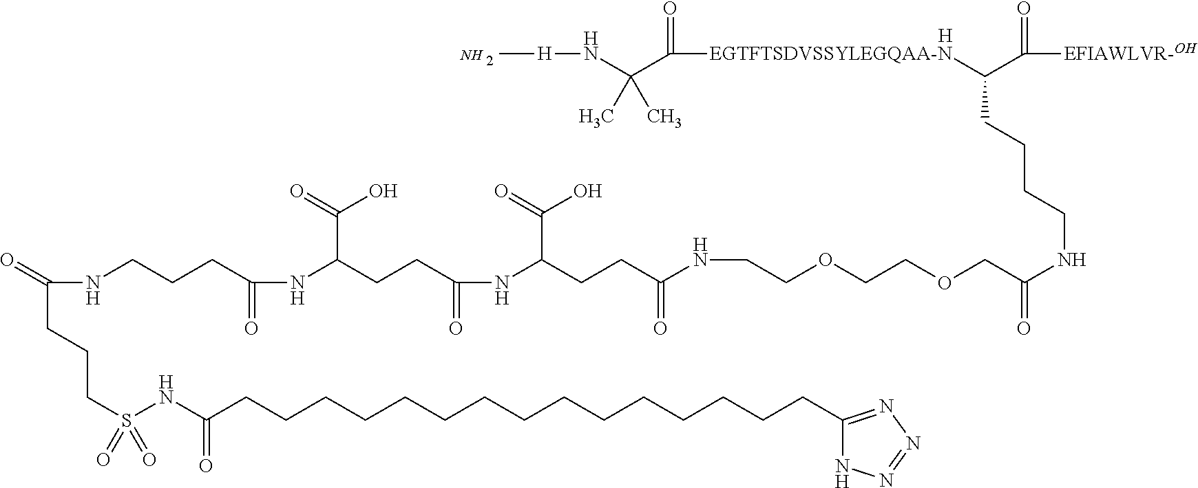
[H].C[H]NC(C(=O)[EGTFTSDVSSYLEGQAA-N]C(C(=O)[EFIAWLVR-OH])CCCCNC(COCCOCCNC(CCC(NC(=O)CCC(C(=O)O)NC(=O)CCCNC(CCCS(=O)(=O)NC(CCCCCCCCCCCCCCCC1=NN=NN1)=O)=O)C(=O)O)=O)=O)(C)C.N
